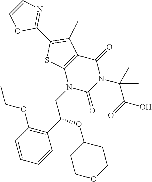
C12=C(N(CC(C3=C(OCC)C=CC=C3)OC3CCOCC3)C(=O)N(C(C(=O)O)(C)C)C1=O)SC(C1=NC=CO1)=C2C
